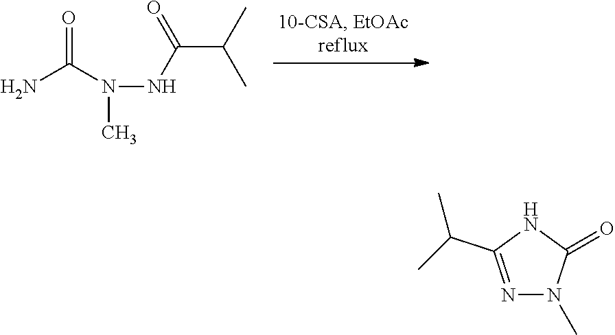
NC(N(NC(C(C)C)=O)C)=O.N1=C(C(C)C)NC(=O)N1C
